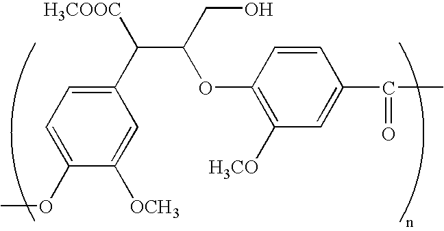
C1(OC)=CC=C(C([H3COOC])C(OC2=C([H3CO])C=C(C(=O)C)C=C2)CO)C=C1[OCH3]
